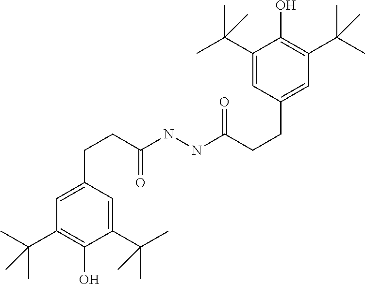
C1(O)=C(C(C)(C)C)C=C(CCC(=O)NNC(CCC2=CC(C(C)(C)C)=C(O)C(C(C)(C)C)=C2)=O)C=C1C(C)(C)C
